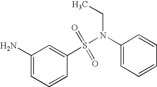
N(S(C1=CC(N)=CC=C1)(=O)=O)(C1=CC=CC=C1)CC
